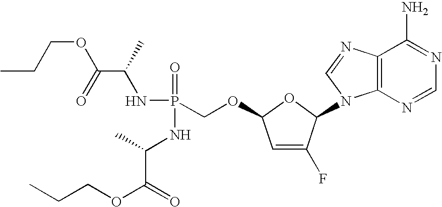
C1=C(F)C(N2C3=C(N=C2)C(N)=NC=N3)OC1OCP(NC(C(OCCC)=O)C)(=O)NC(C(=O)OCCC)C
